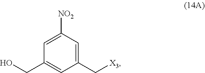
C1(C[X3])=CC([NO2])=CC(CO)=C1
